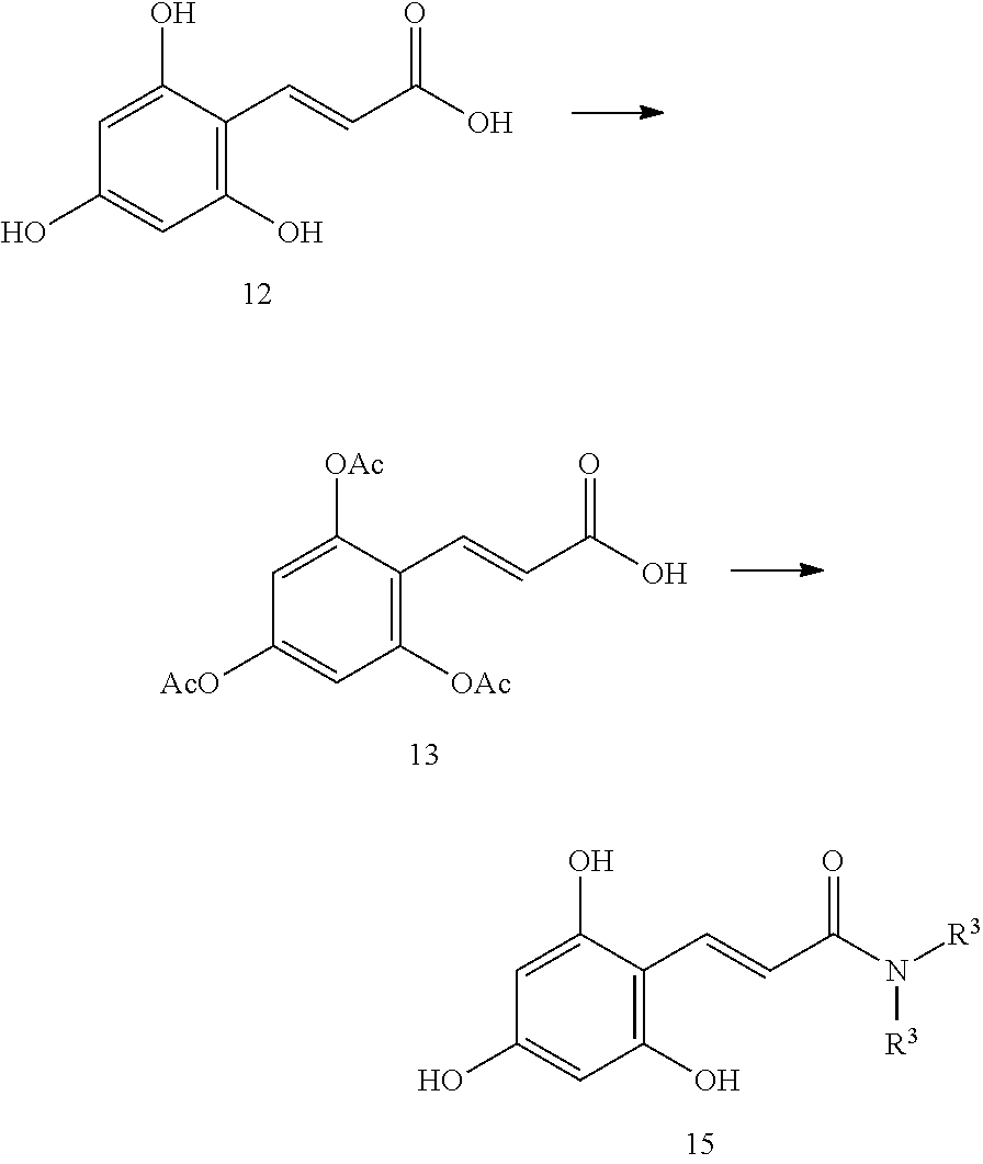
C1=C(O)C(C=CC(O)=O)=C(O)C=C1O.OC(C=CC1=C([OAc])C=C([AcO])C=C1[OAc])=O.N(C(C=CC1=C(O)C=C(O)C=C1O)=O)([R3])[R3]
